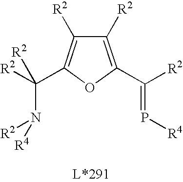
C1([R2])=C(C([R2])=P[R4])OC(C([R2])(N([R2])[R4])[R2])=C1[R2]
